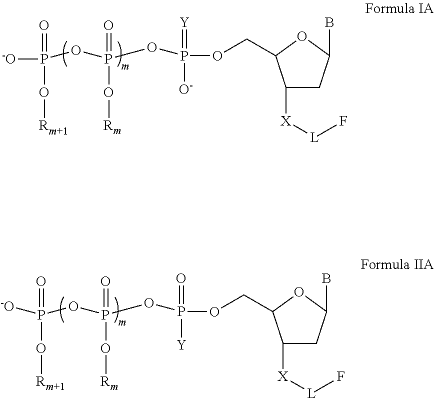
[-O]P(=O)(O[Rm+1])OP(OP(OCC1C([X][L]F)CC(B)O1)([O-])=[Y])(=O)O[Rm].P(=O)(O[Rm+1])(OP(OP(OCC1C([X][L]F)CC(B)O1)([Y])=O)(=O)O[Rm])[-O]
